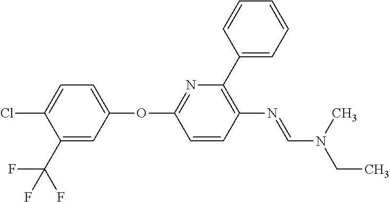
N1=C(OC2=CC=C(Cl)C(C(F)(F)F)=C2)C=CC(N=CN(C)CC)=C1C1=CC=CC=C1
